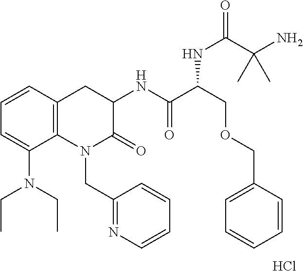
C1=CC2=C(C(N(CC)CC)=C1)N(CC1=NC=CC=C1)C(=O)C(NC(C(COCC1=CC=CC=C1)NC(C(N)(C)C)=O)=O)C2.Cl
